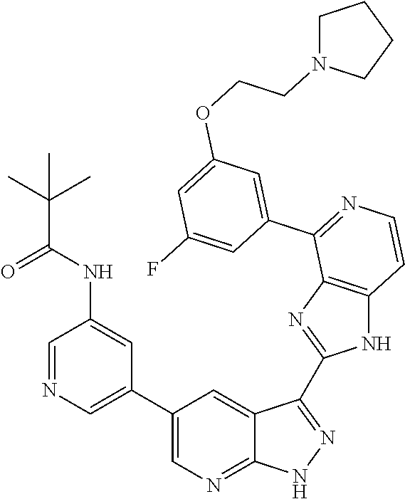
C1=NC=C(C2=CN=C3C(=C2)C(C2=NC4=C(N2)C=CN=C4C2=CC(OCCN4CCCC4)=CC(F)=C2)=NN3)C=C1NC(C(C)(C)C)=O
